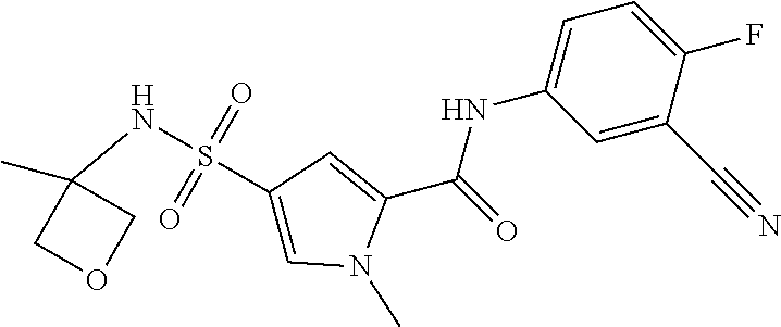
C1=C(C#N)C(F)=CC=C1NC(C1=CC(S(=O)(=O)NC2(C)COC2)=CN1C)=O
